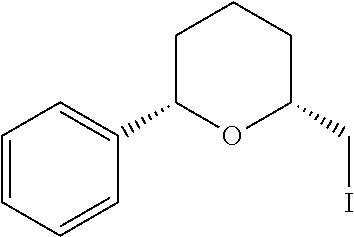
C1=CC=CC(C2OC(CI)CCC2)=C1
